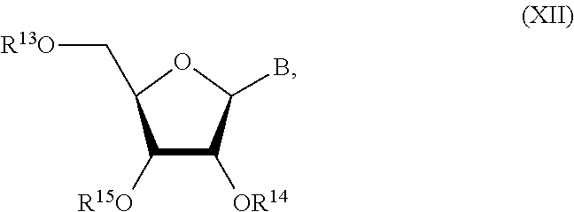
C1([R15O])C([OR14])C(B)OC1C[R13O]
